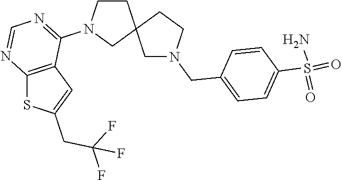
C1CN(C2=NC=NC3=C2C=C(CC(F)(F)F)S3)CC12CN(CC1=CC=C(S(=O)(N)=O)C=C1)CC2
